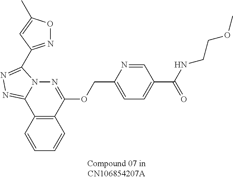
C1=CC2=C(C=C1)C(OCC1=CC=C(C(NCCOC)=O)C=N1)=NN1C2=NN=C1C1=NOC(C)=C1
